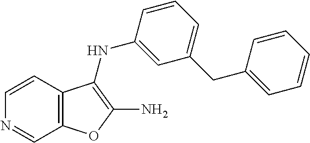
C12=C(C=CN=C1)C(NC1=CC(CC3=CC=CC=C3)=CC=C1)=C(N)O2
